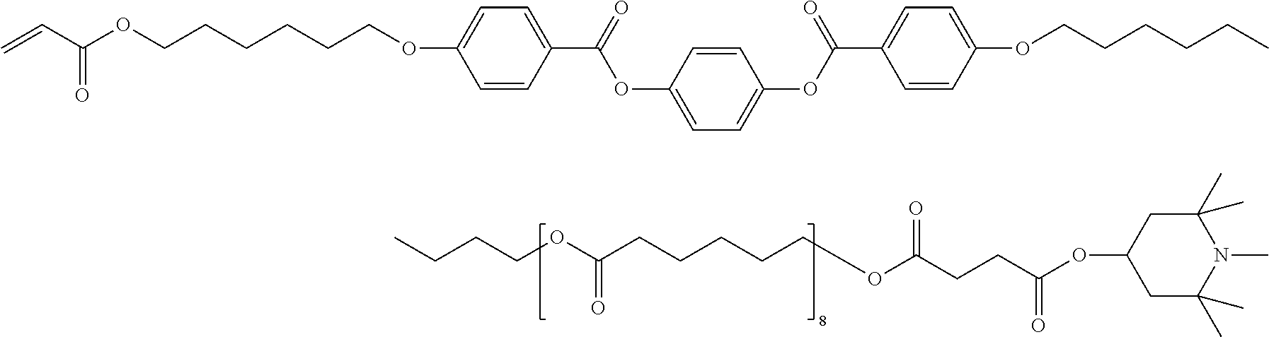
C(OC1=CC=C(C(OC2=CC=C(OC(=O)C3=CC=C(OCCCCCCOC(C=C)=O)C=C3)C=C2)=O)C=C1)CCCCC.C1C(OC(CCC(OCCCCCC(OCCCC)=O)=O)=O)CC(C)(C)N(C)C1(C)C
